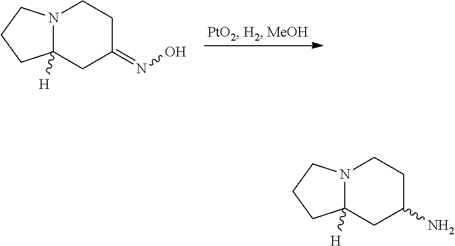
N12C([H])(CC(=NO)CC1)CCC2.N12C([H])(CC(N)CC1)CCC2
